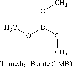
O(B(OC)OC)C
